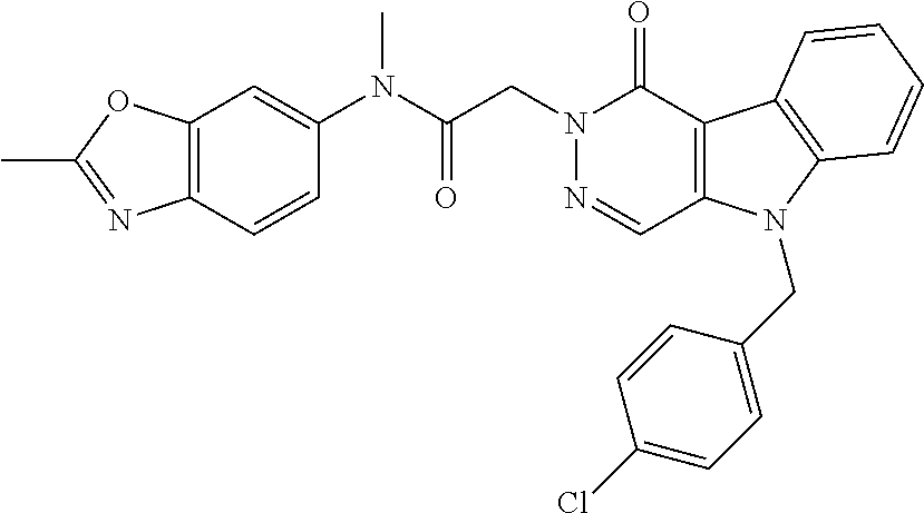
C12=C(OC(C)=N1)C=C(N(C)C(=O)CN1N=CC3=C(C1=O)C1=C(N3CC3=CC=C(Cl)C=C3)C=CC=C1)C=C2
